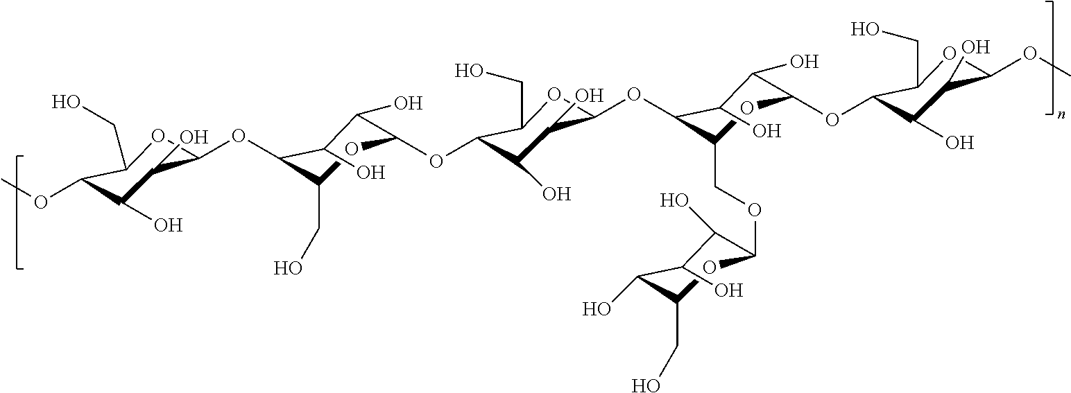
C1(OC)C(O)C(O)C(OC2C(CO)OC(OC3C(O)C(O)C(OC4C(COC5OC(CO)C(O)C(O)C5O)OC(OC5C(O)C(O)C(OC)OC5CO)C(O)C4O)OC3CO)C(O)C2O)OC1CO
